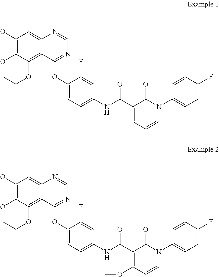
C1=NC2=CC(OC)=C3C(=C2C(OC2=CC=C(NC(C4=CC=CN(C5=CC=C(F)C=C5)C4=O)=O)C=C2F)=N1)OCCO3.C1=NC2=CC(OC)=C3C(=C2C(OC2=CC=C(NC(C4=C(OC)C=CN(C5=CC=C(F)C=C5)C4=O)=O)C=C2F)=N1)OCCO3
